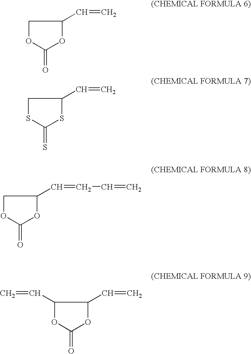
C1OC(=O)OC1C=C.C1SC(=S)SC1C=C.C1OC(=O)OC1C=CC=C.C1(C=C)OC(=O)OC1C=C
